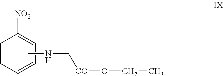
C1=CC=CC=C1[NO2].CNC[CO]OCC
